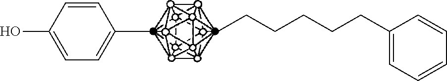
CC1=CC=C(O)C=C1.CCCCCCC1=CC=CC=C1
